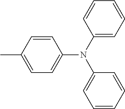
C1=CC(C)=CC=C1N(C1=CC=CC=C1)C1=CC=CC=C1
